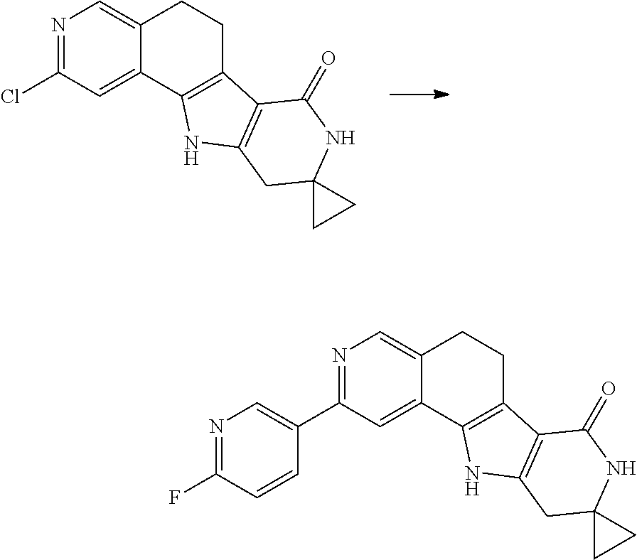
N1=C(Cl)C=C2C(=C1)CCC1=C2NC2=C1C(=O)NC1(C2)CC1.N1=C(C2=CN=C(F)C=C2)C=C2C(=C1)CCC1=C2NC2=C1C(=O)NC1(C2)CC1
